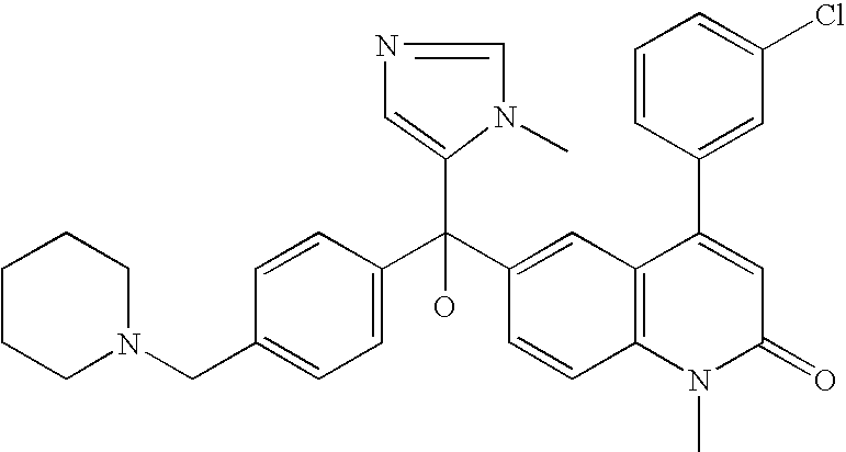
C1=C(CN2CCCCC2)C=CC(C(C2=CC3=C(C=C2)N(C)C(=O)C=C3C2=CC(Cl)=CC=C2)(C2=CN=CN2C)O)=C1
